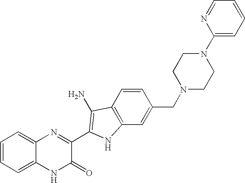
C1=C2C(=CC=C1)N=C(C1=C(N)C3=C(C=C(CN4CCN(C5=CC=CC=N5)CC4)C=C3)N1)C(=O)N2
